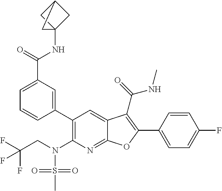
C1=C(C2=C(C(=O)NC)C3=CC(C4=CC(C(NC56CC(C5)C6)=O)=CC=C4)=C(N(CC(F)(F)F)S(C)(=O)=O)N=C3O2)C=CC(F)=C1
